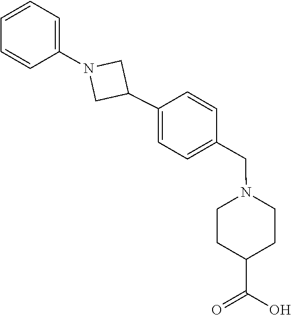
C1=CC(N2CC(C3=CC=C(CN4CCC(C(=O)O)CC4)C=C3)C2)=CC=C1
